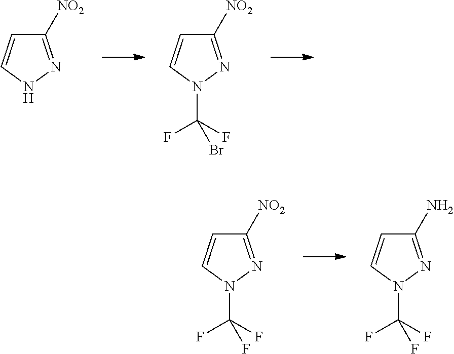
C1([NO2])=NNC=C1.C1([NO2])=NN(C(Br)(F)F)C=C1.C1([NO2])=NN(C(F)(F)F)C=C1.C1(N)=NN(C(F)(F)F)C=C1
